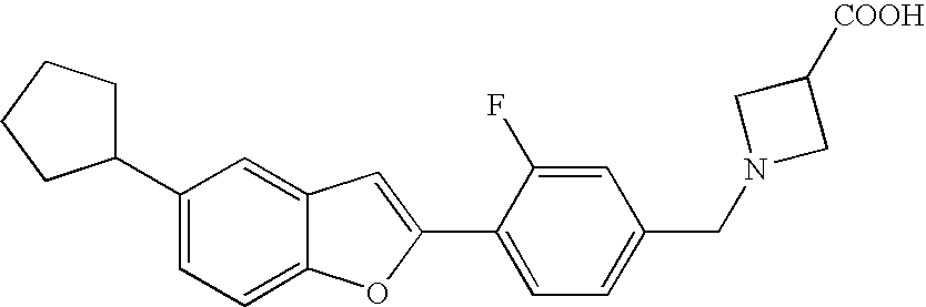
C1=C(F)C(C2=CC3=CC(C4CCCC4)=CC=C3O2)=CC=C1CN1CC([COOH])C1
